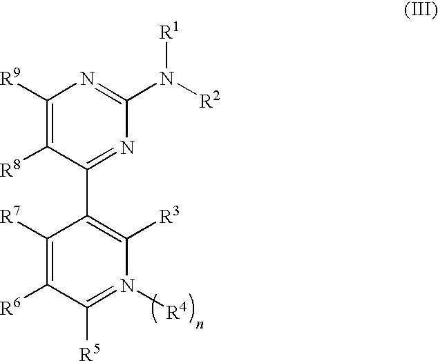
C1([R9])=C([R8])C(C2=C([R3])N([R4])=C([R5])C([R6])=C2[R7])=NC(N([R2])[R1])=N1
